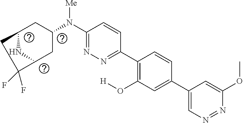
FC1(F)C2CC(N(C3=NN=C(C4=C(O[H])C=C(C5=CN=NC(OC)=C5)C=C4)C=C3)[Me])CC(C1)N2
